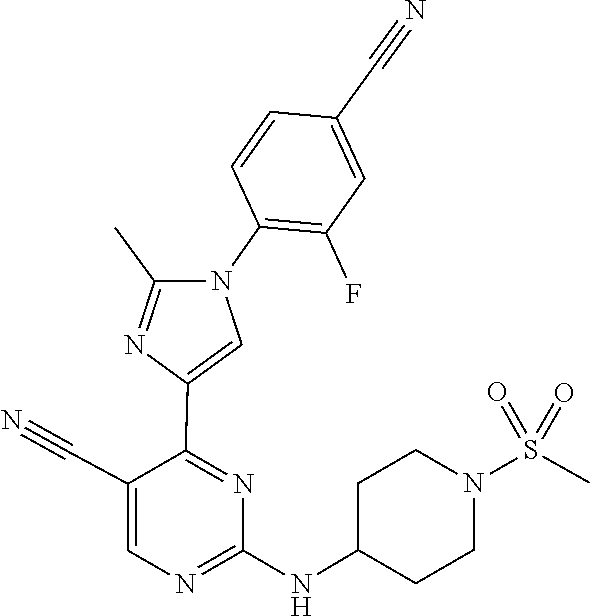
C1(NC2CCN(S(=O)(=O)C)CC2)=NC=C(C#N)C(C2=CN(C3=C(F)C=C(C#N)C=C3)C(C)=N2)=N1
